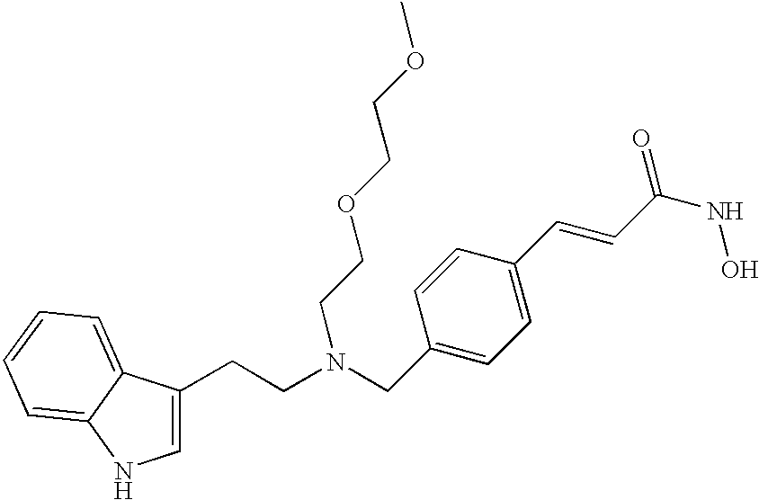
C1=C(CCN(CC2=CC=C(C=CC(NO)=O)C=C2)CCOCCOC)C2=CC=CC=C2N1
